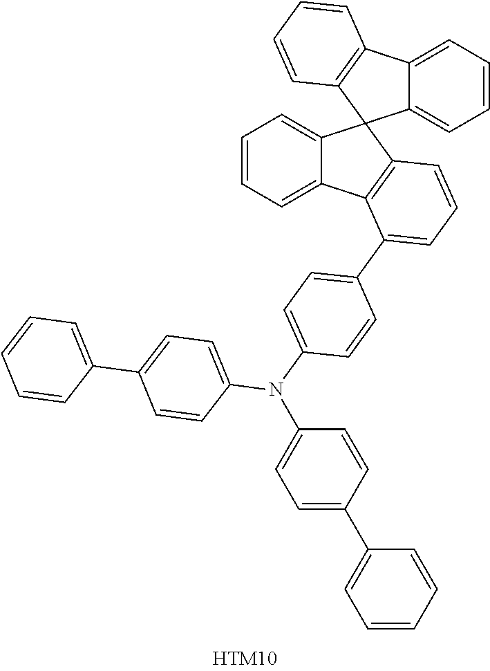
C1=CC=C2C(=C1)C1(C3=C2C(C2=CC=C(N(C4=CC=C(C5=CC=CC=C5)C=C4)C4=CC=C(C5=CC=CC=C5)C=C4)C=C2)=CC=C3)C2=CC=CC=C2C2=C1C=CC=C2
